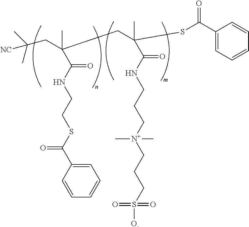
C(C(NCCSC(C1=CC=CC=C1)=O)=O)(C)(CC(C)(C)[NC])CC(SC(C1=CC=CC=C1)=O)(C)C(=O)NCCC[N+](C)(C)CCCS([O-])(=O)=O
